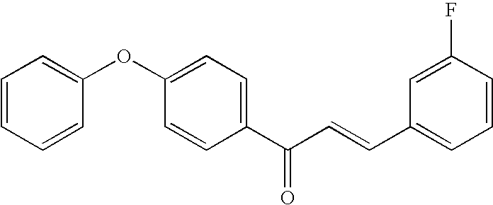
C1=CC(C(C=CC2=CC=CC(F)=C2)=O)=CC=C1OC1=CC=CC=C1
